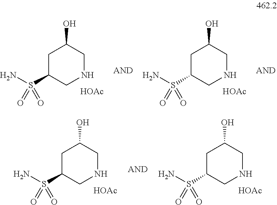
NS(=O)(=O)C1CNCC(O)C1.[HOAc].NS(=O)(=O)C1CNCC(O)C1.[HOAc].NS(=O)(=O)C1CNCC(O)C1.[HOAc].NS(=O)(=O)C1CNCC(O)C1.[HOAc]
